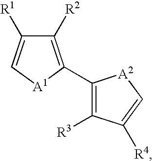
C1([R2])=C(C2=C([R3])C([R4])=C[A2]2)[A1]C=C1[R1]
